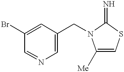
C1(Br)=CC(CN2C([Me])=CSC2=N)=CN=C1
